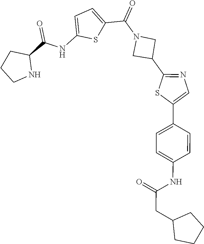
C1CNC(C(NC2=CC=C(C(=O)N3CC(C4=NC=C(C5=CC=C(NC(=O)CC6CCCC6)C=C5)S4)C3)S2)=O)C1
